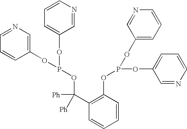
C1=NC=C(OP(OC2=CC=CN=C2)OC(C2=C(OP(OC3=CC=CN=C3)OC3=CC=CN=C3)C=CC=C2)([Ph])[Ph])C=C1
